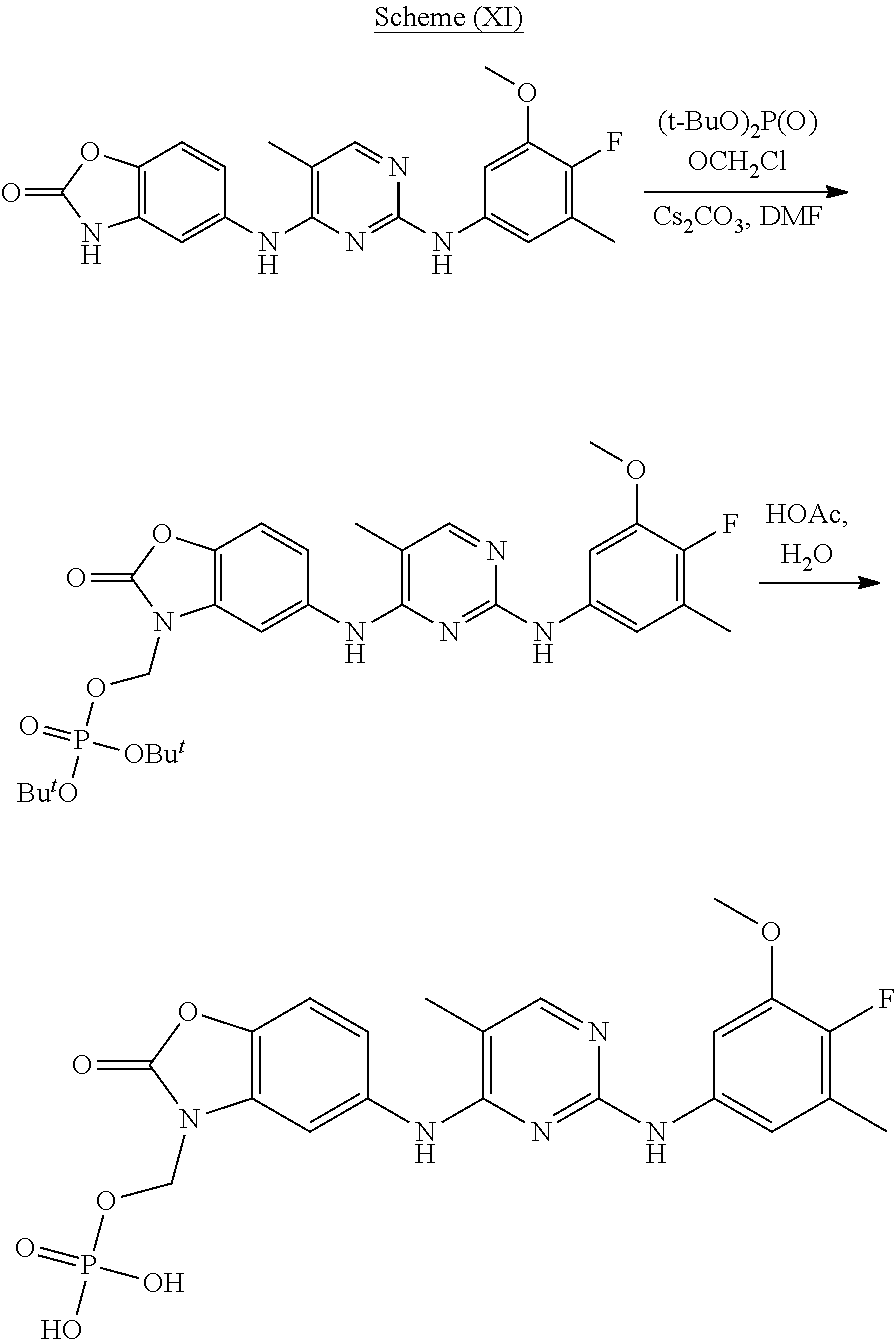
C12=C(C=C(NC3=C(C)C=NC(NC4=CC(C)=C(F)C(OC)=C4)=N3)C=C1)NC(=O)O2.C12=C(C=C(NC3=C(C)C=NC(NC4=CC(C)=C(F)C(OC)=C4)=N3)C=C1)N(COP([ButO])(=O)[OBut])C(=O)O2.C12=C(C=C(NC3=C(C)C=NC(NC4=CC(C)=C(F)C(OC)=C4)=N3)C=C1)N(COP(O)(=O)O)C(=O)O2
